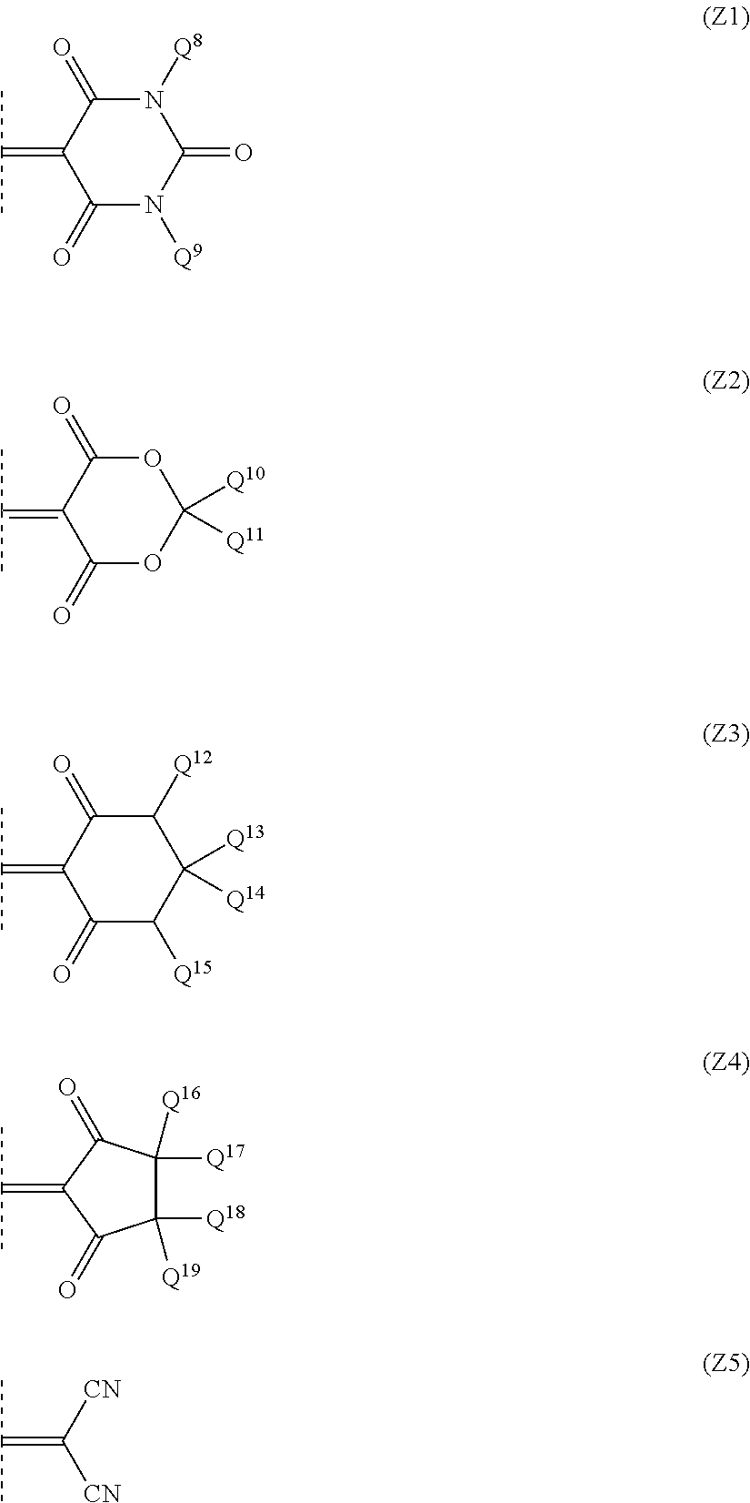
C1(=O)N([Q9])C(=O)N([Q8])C(=O)C1=C(C)C.C(=C([CN])[CN])(C)C.C1(=O)OC([Q10])([Q11])OC(=O)C1=C(C)C.C1(=O)C([Q15])C([Q13])([Q14])C([Q12])C(=O)C1=C(C)C.C1([Q17])([Q16])C([Q18])([Q19])C(=O)C(=C(C)C)C1=O
